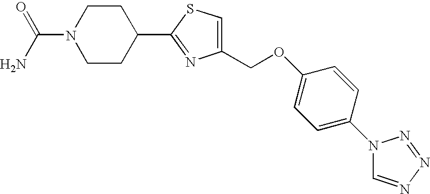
C1(COC2=CC=C(N3C=NN=N3)C=C2)=CSC(C2CCN(C(N)=O)CC2)=N1
